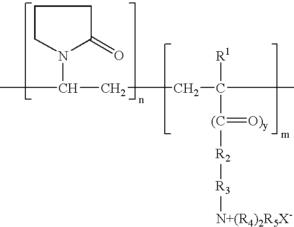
CC(CCC(C)([R1])[(C](=[O)y])[R2][R3][N+(R4)2R5X-])N1C(=O)CCC1
